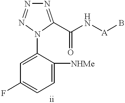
C1([NHMe])=CC=C(F)C=C1N1N=NN=C1C(=O)N[A]B
